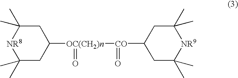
C1(C)(C)CC([OC(CH2)n]([CO](C2CC(C)(C)[NR9]C(C)(C)C2)=O)=O)CC(C)(C)[NR8]1
